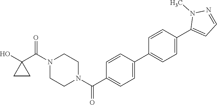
OC1(C(N2CCN(C(=O)C3=CC=C(C4=CC=C(C5=CC=NN5C)C=C4)C=C3)CC2)=O)CC1
